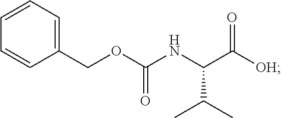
C1=CC(COC(NC(C([OH])=O)C(C)C)=O)=CC=C1
